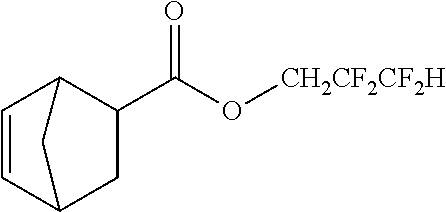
C1=CC2CC(C(O[CH2CF2CF2H])=O)C1C2
